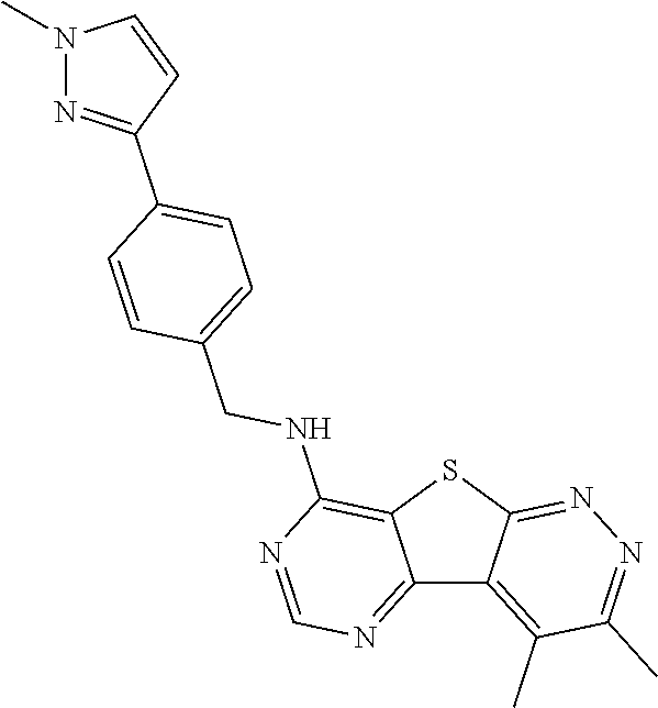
C12=NC=NC(NCC3=CC=C(C4=NN(C)C=C4)C=C3)=C1SC1=NN=C(C)C(C)=C21
